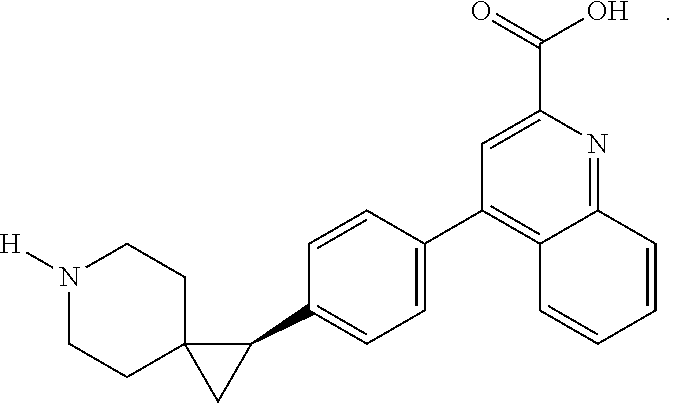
N1([H])CCC2(CC1)CC2C1=CC=C(C2=C3C(=NC(C(=O)O)=C2)C=CC=C3)C=C1
